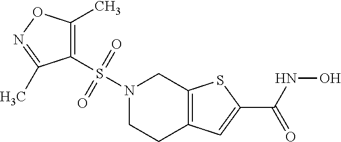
N1(S(=O)(=O)C2=C(C)ON=C2C)CCC2=C(C1)SC(C(NO)=O)=C2
